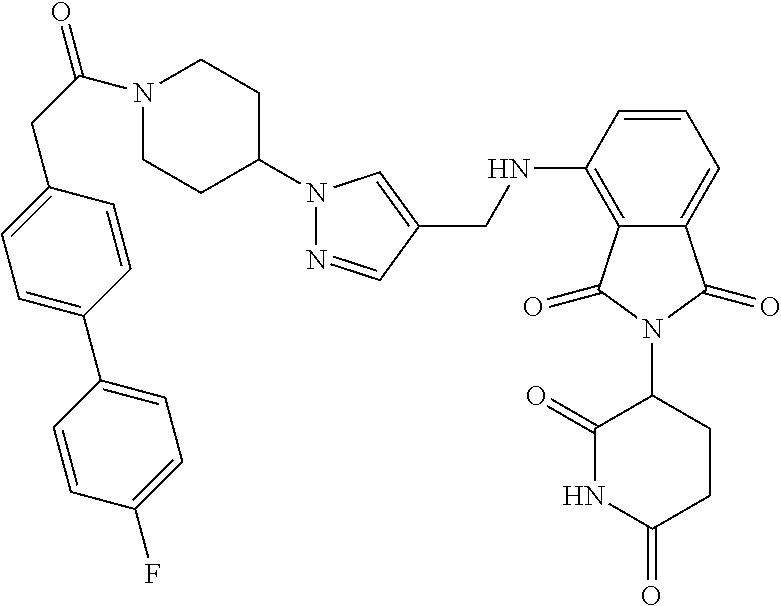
C(NC1=C2C(=CC=C1)C(=O)N(C1C(=O)NC(=O)CC1)C2=O)C1=CN(C2CCN(C(=O)CC3=CC=C(C4=CC=C(F)C=C4)C=C3)CC2)N=C1
